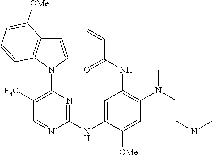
C1=NC(NC2=CC(NC(C=C)=O)=C(N(CCN(C)C)C)C=C2[OMe])=NC(N2C=CC3=C2C=CC=C3[OMe])=C1[CF3]
